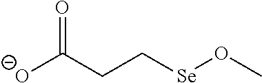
[O-]C(CC[Se]OC)=O
